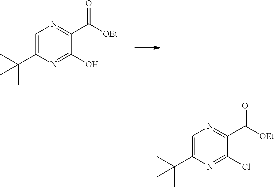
C1=C(C(C)(C)C)N=C(O)C(C([OEt])=O)=N1.C1=C(C(C)(C)C)N=C(Cl)C(C([OEt])=O)=N1
